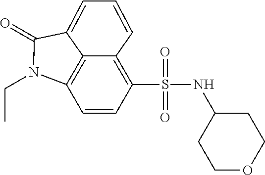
C1=CC(S(NC2CCOCC2)(=O)=O)=C2C=CC=C3C(=O)N(CC)C1=C23
